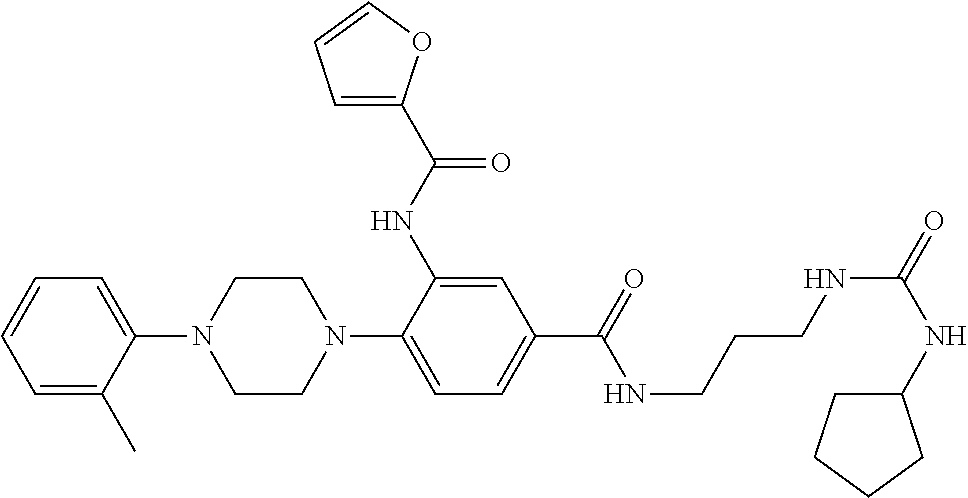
C1(N2CCN(C3=CC=C(C(NCCCNC(=O)NC4CCCC4)=O)C=C3NC(C3=CC=CO3)=O)CC2)=CC=CC=C1C
